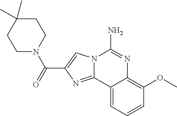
N12C(=NC(C(=O)N3CCC(C)(C)CC3)=C1)C1=CC=CC(OC)=C1N=C2N
